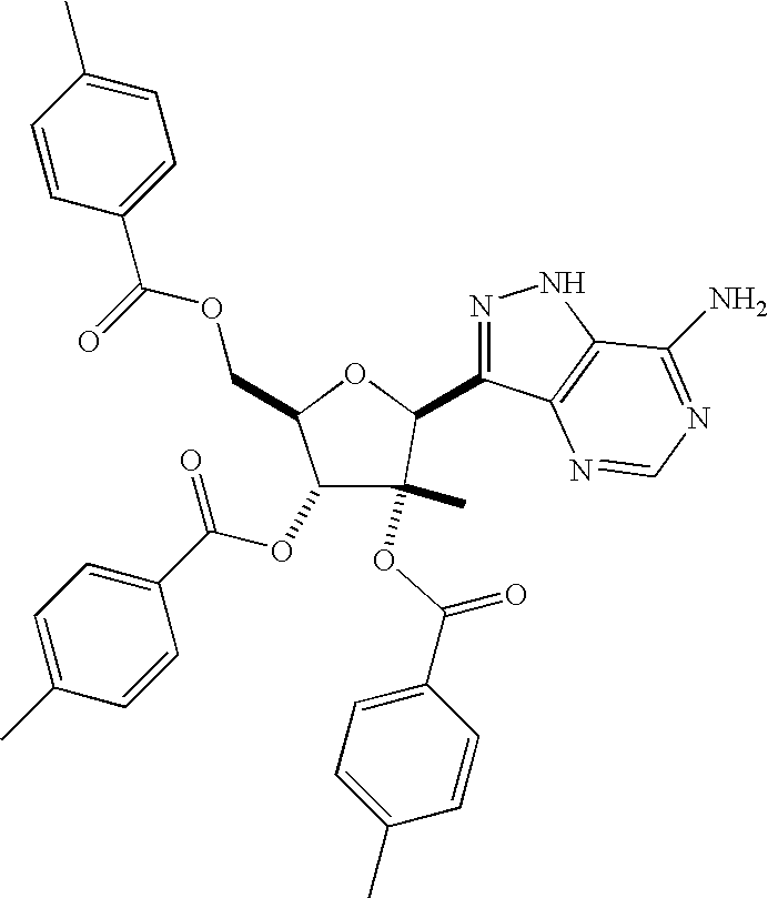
C1(OC(C2=CC=C(C)C=C2)=O)C(C)(OC(C2=CC=C(C)C=C2)=O)C(C2=NNC3=C2N=CN=C3N)OC1COC(C1=CC=C(C)C=C1)=O
